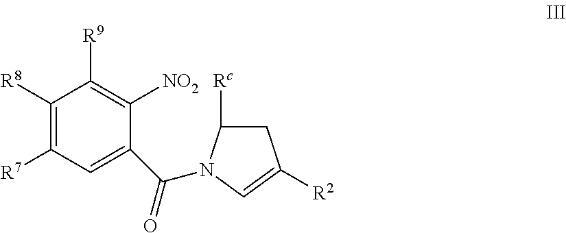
C1([R8])=C([R7])C=C(C(=O)N2C([Rc])CC([R2])=C2)C([NO2])=C1[R9]
